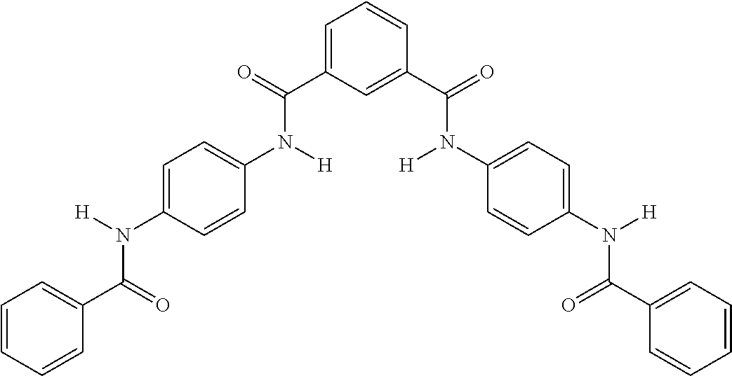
C1=CC=C(C(N(C2=CC=C(N(C(C3=CC=CC(C(N(C4=CC=C(N(C(=O)C5=CC=CC=C5)[H])C=C4)[H])=O)=C3)=O)[H])C=C2)[H])=O)C=C1
